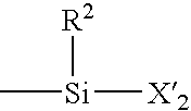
C[Si]([X2])[R2]
